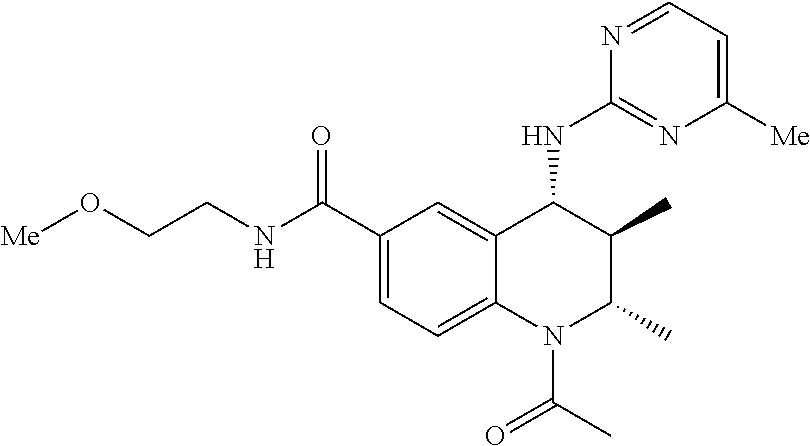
C1(C(NCCO[Me])=O)=CC=C2C(=C1)C(NC1=NC([Me])=CC=N1)C(C)C(C)N2C(C)=O
